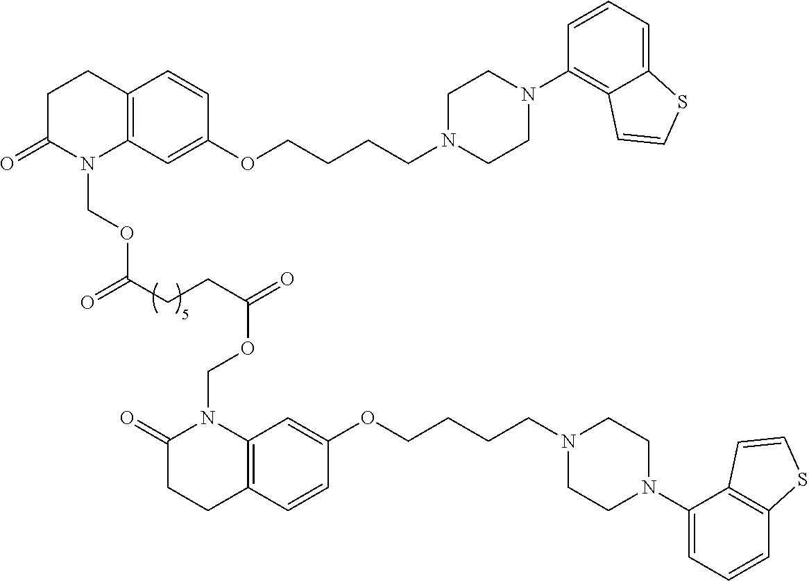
C1(N2CCN(CCCCOC3=CC4=C(C=C3)CCC(=O)N4COC(CCC(=O)OCN3C(=O)CCC4=C3C=C(OCCCCN3CCN(C5=CC=CC6=C5C=CS6)CC3)C=C4)=O)CC2)=C2C(=CC=C1)SC=C2
